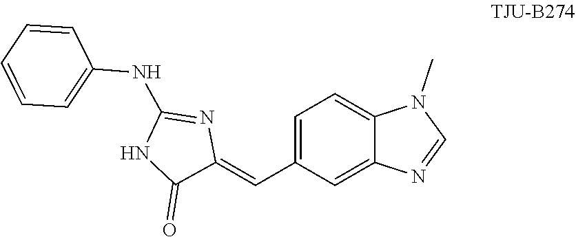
C1=C(C=C2N=C(NC3=CC=CC=C3)NC2=O)C=C2C(=C1)N(C)C=N2
